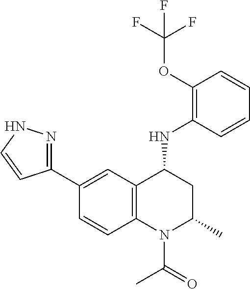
C1(NC2CC(C)N(C(C)=O)C3=C2C=C(C2=NNC=C2)C=C3)=C(OC(F)(F)F)C=CC=C1
